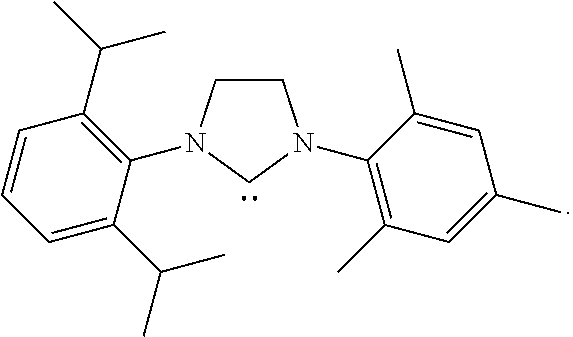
C1CN(C2=C(C(C)C)C=CC=C2C(C)C)CN1C1=C(C)C=C(C)C=C1C
